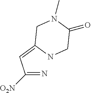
C(=N)(C=C1NCC(=O)N(C)C1)[O2N]
